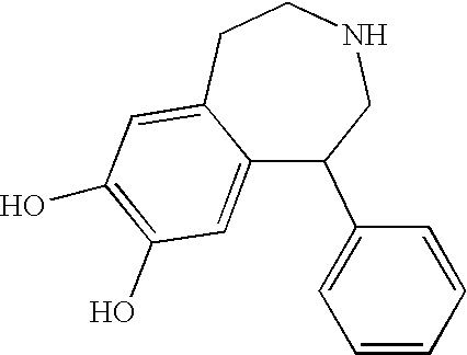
C12=CC(O)=C(O)C=C1CCNCC2C1=CC=CC=C1
